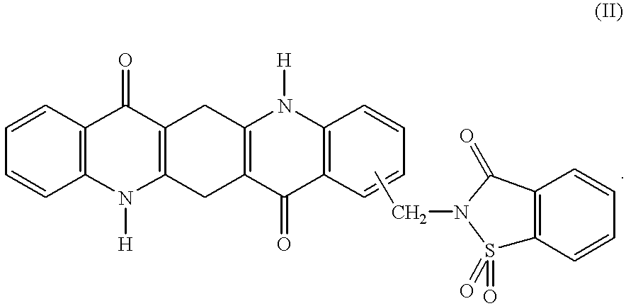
C1=CC2=C(C=C1)C(=O)C1=C(N2[H])CC2=C(C1)N([H])C1=C(C2=O)C=CC=C1.CCN1S(=O)(=O)C2=C(C1=O)C=CC=C2
